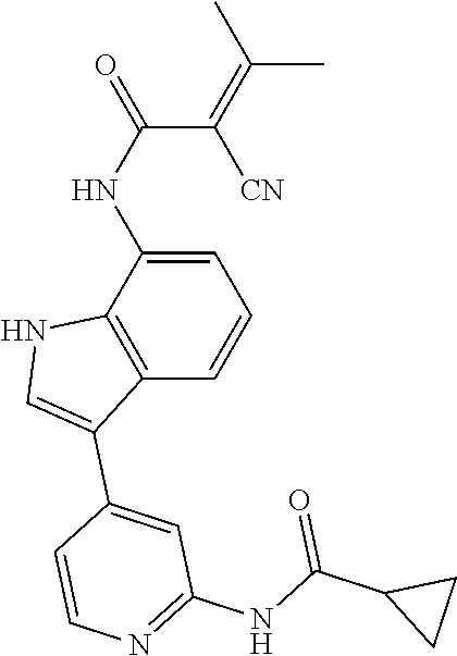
C1(C2=CC(NC(C3CC3)=O)=NC=C2)=CNC2=C1C=CC=C2NC(=O)C(=C(C)C)[CN]
